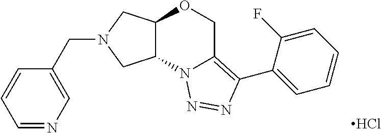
Cl.C(N1CC2C(C1)N1C(=C(C3=CC=CC=C3F)N=N1)CO2)C1=CN=CC=C1
